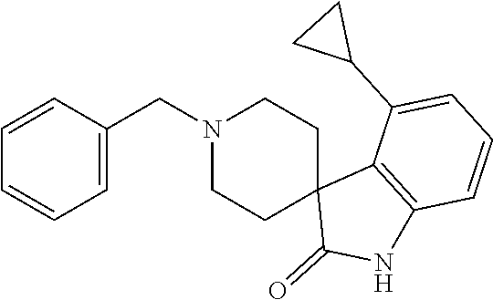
C1=CC(CN2CCC3(CC2)C(=O)NC2=C3C(C3CC3)=CC=C2)=CC=C1
